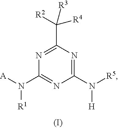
N1=C(C([R2])([R4])[R3])N=C(N([R5])[H])N=C1N([A])[R1]
